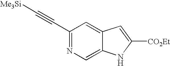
C12=CN=C(C#C[Me3Si])C=C1C=C([CO2Et])N2
